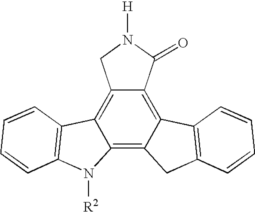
C12=C3C(=C4C(=C1CN([H])C2=O)C1=C(N4[R2])C=CC=C1)CC1=C3C=CC=C1
